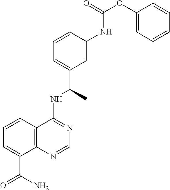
C1=CC2=C(C(C(=O)N)=C1)N=CN=C2NC(C1=CC=CC(NC(OC2=CC=CC=C2)=O)=C1)C
